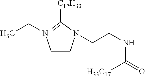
C1CN(CCNC(=O)[H33C17])C([C17H33])=[N+]1CC
